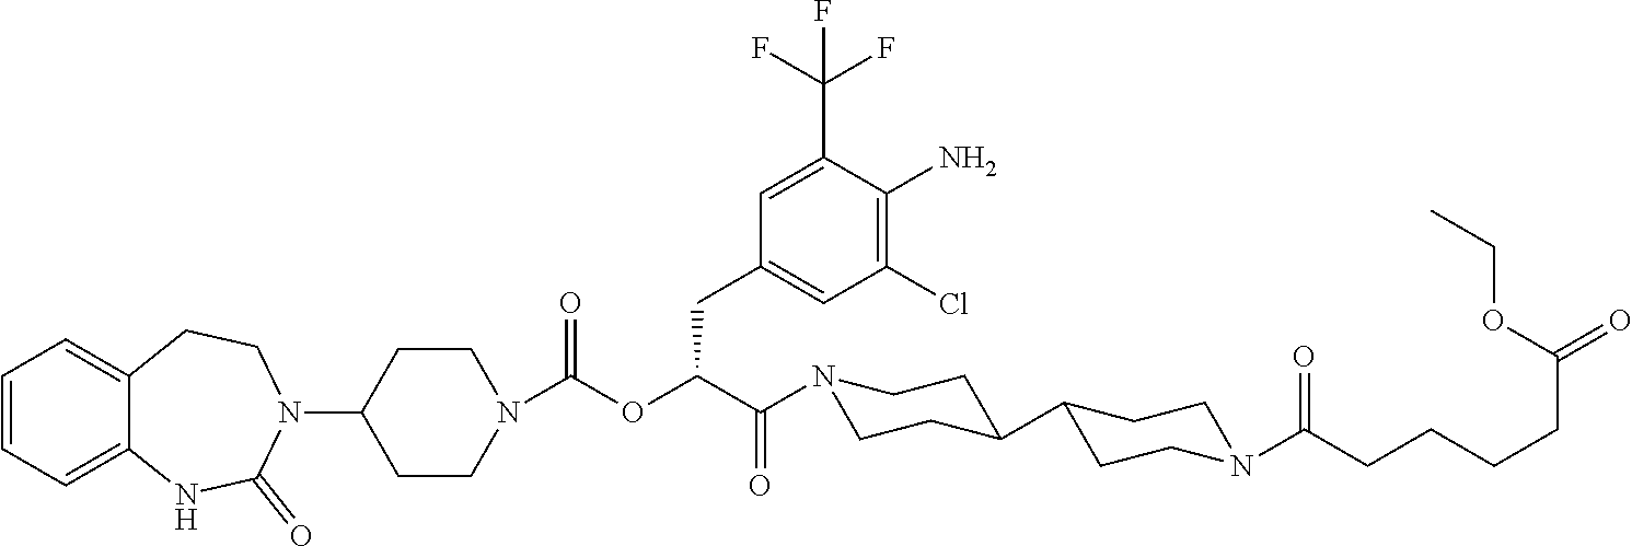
C1=CC=C2C(=C1)CCN(C1CCN(C(OC(C(=O)N3CCC(C4CCN(C(CCCCC(=O)OCC)=O)CC4)CC3)CC3=CC(Cl)=C(N)C(C(F)(F)F)=C3)=O)CC1)C(=O)N2
